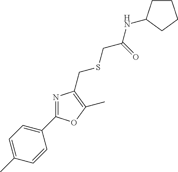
C1=C(C)C=CC(C2=NC(CSCC(NC3CCCC3)=O)=C(C)O2)=C1
